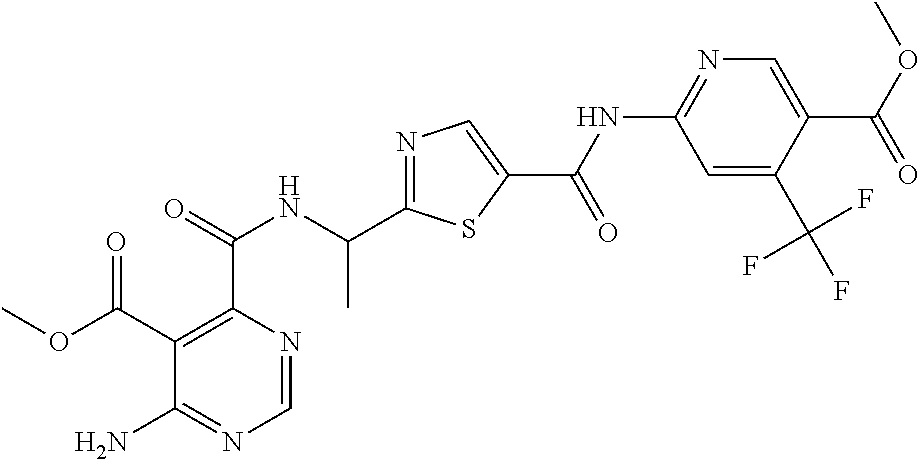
N1=C(C(NC(C2=C(C(OC)=O)C(N)=NC=N2)=O)C)SC(C(=O)NC2=NC=C(C(OC)=O)C(C(F)(F)F)=C2)=C1
